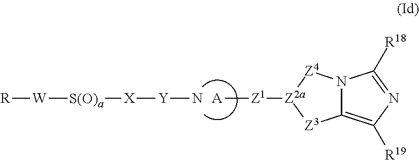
[A][Z1][Z2a]1[Z3]C2=C([R19])N=C([R18])N2[Z4]1.[R][W][S(O)a][X][Y]N
